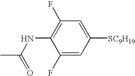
C1(F)=CC([SC9H19])=CC(F)=C1NC(C)=O
